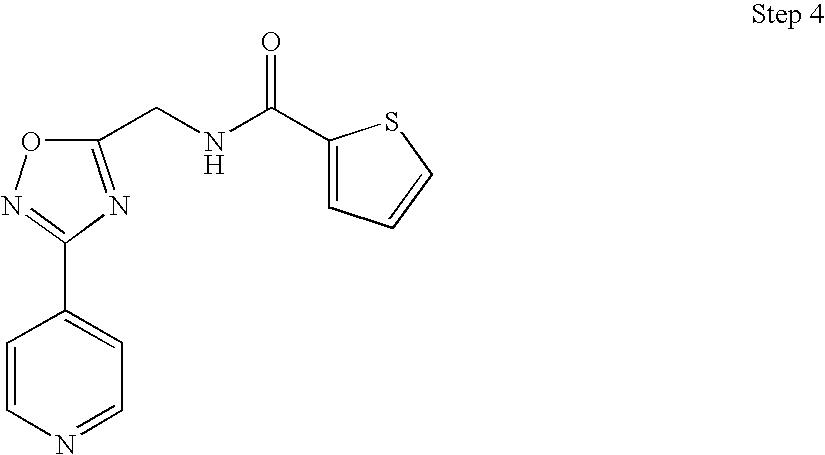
C1(CNC(C2=CC=CS2)=O)=NC(C2=CC=NC=C2)=NO1
